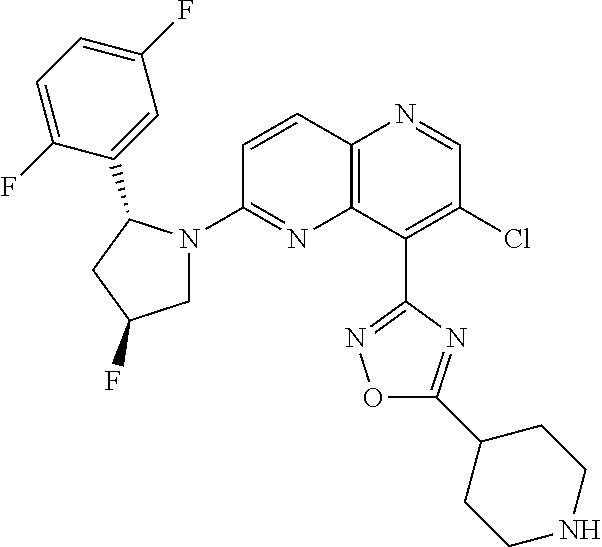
C12=C(C(C3=NOC(C4CCNCC4)=N3)=C(Cl)C=N1)N=C(N1CC(F)CC1C1=CC(F)=CC=C1F)C=C2
